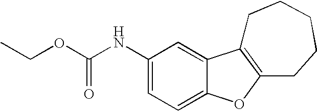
C1(NC(OCC)=O)=CC=C2C(=C1)C1=C(O2)CCCCC1
